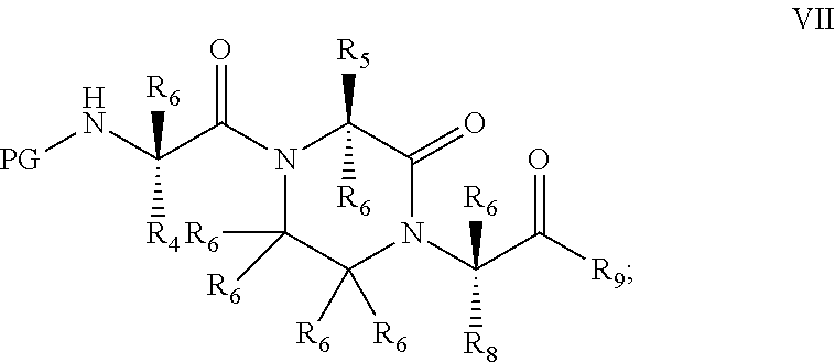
[PG]NC(C(=O)N1C([R6])([R6])C([R6])([R6])N(C(C([R9])=O)([R8])[R6])C(=O)C1([R5])[R6])([R4])[R6]
